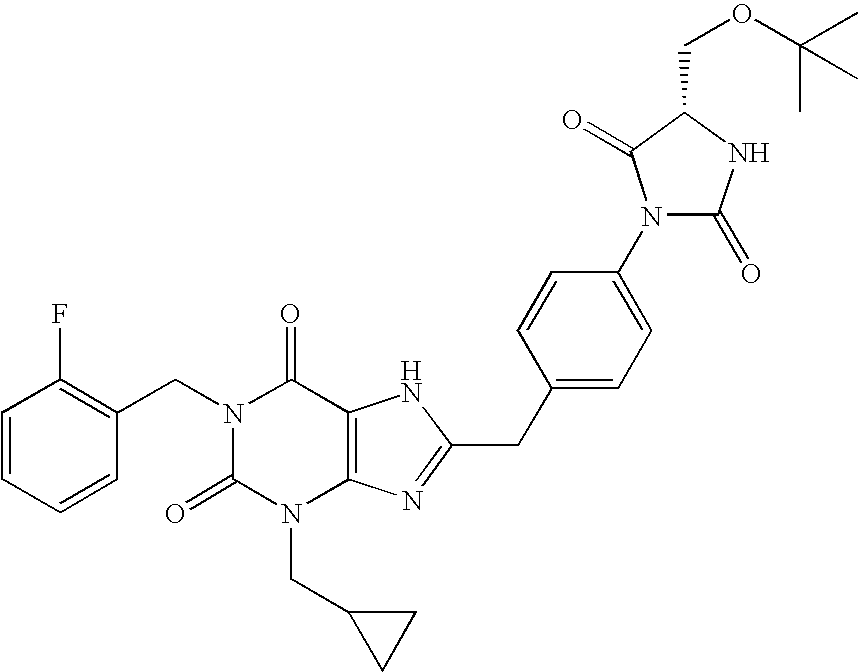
N1(CC2=C(F)C=CC=C2)C(=O)N(CC2CC2)C2=C(C1=O)NC(CC1=CC=C(N3C(=O)NC(COC(C)(C)C)C3=O)C=C1)=N2
